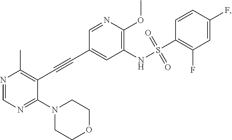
N1=CN=C(N2CCOCC2)C(C#CC2=CC(NS(C3=C(F)C=C(F)C=C3)(=O)=O)=C(OC)N=C2)=C1C
